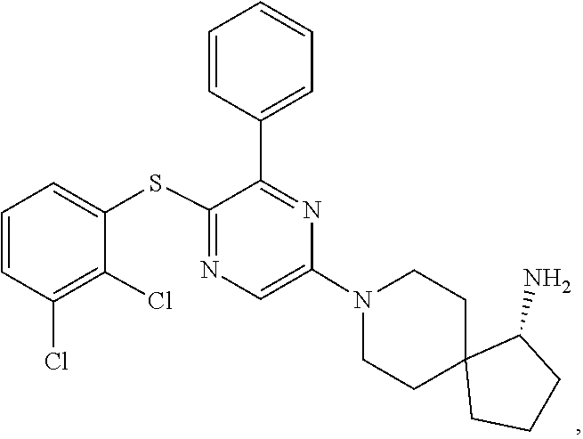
C1C2(CCCC2N)CCN(C2=CN=C(SC3=CC=CC(Cl)=C3Cl)C(C3=CC=CC=C3)=N2)C1
